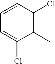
C1=CC(Cl)=C(C)C(Cl)=C1
